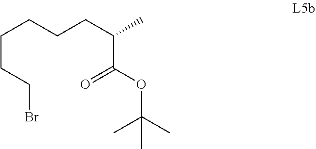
C(CCBr)CCCC(C(=O)OC(C)(C)C)C
